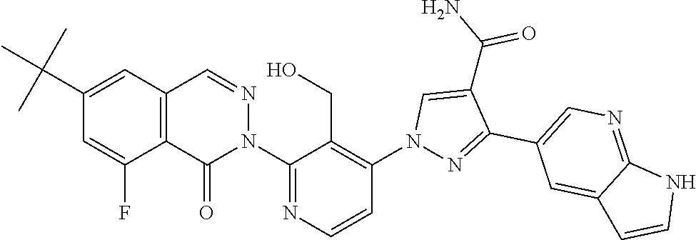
C12=C(C=NN(C3=NC=CC(N4N=C(C5=CN=C6C(=C5)C=CN6)C(C(N)=O)=C4)=C3CO)C1=O)C=C(C(C)(C)C)C=C2F
